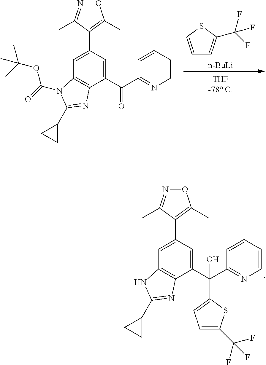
[n-BuLi].C1=CSC(C(F)(F)F)=C1.C12=C(C(C(=O)C3=NC=CC=C3)=CC(C3=C(C)ON=C3C)=C1)N=C(C1CC1)N2C(=O)OC(C)(C)C.C12=C(C(C(C3=NC=CC=C3)(C3=CC=C(C(F)(F)F)S3)O)=CC(C3=C(C)ON=C3C)=C1)N=C(C1CC1)N2
